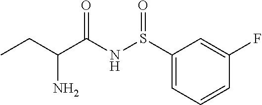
S(NC(C(CC)N)=O)(=O)C1=CC=CC(F)=C1
